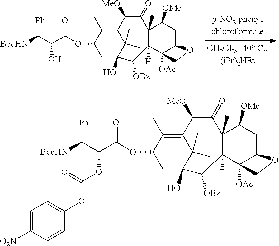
[BocHN]C(C(C(OC1CC2(O)C(C)(C)C(=C1C)C([MeO])C(=O)C1(C)C([H])(C3([OAc])C(CC1[OMe])OC3)C2[OBz])=O)O)[Ph].[BocHN]C(C(C(OC1CC2(O)C(C)(C)C(=C1C)C([MeO])C(=O)C1(C)C([H])(C3([OAc])C(CC1[OMe])OC3)C2[OBz])=O)OC(=O)OC1=CC=C([O2N])C=C1)[Ph]
